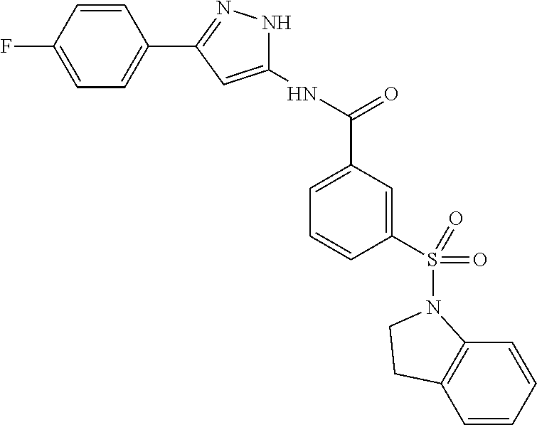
C1=CC(F)=CC=C1C1=NNC(NC(=O)C2=CC=CC(S(=O)(=O)N3C4=C(C=CC=C4)CC3)=C2)=C1
